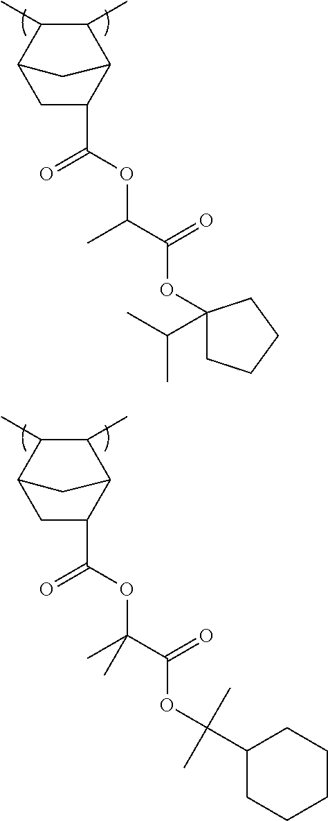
C1C(C(OC(C(OC2(C(C)C)CCCC2)=O)C)=O)C2C(C)C(C)C1C2.C1C(C(OC(C(OC(C2CCCCC2)(C)C)=O)(C)C)=O)C2C(C)C(C)C1C2
